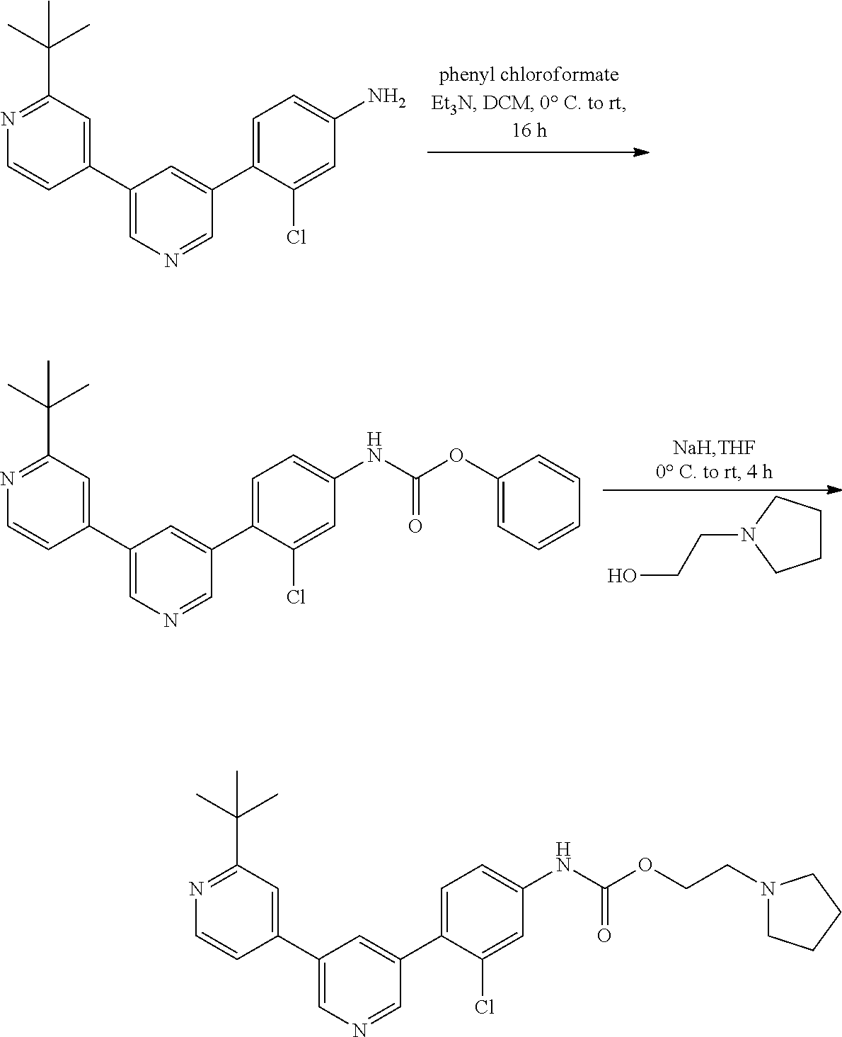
C1(C2=CC(C(C)(C)C)=NC=C2)=CN=CC(C2=CC=C(N)C=C2Cl)=C1.C1(C2=CC(C(C)(C)C)=NC=C2)=CN=CC(C2=CC=C(NC(OC3=CC=CC=C3)=O)C=C2Cl)=C1.C1CCN(CCO)C1.C1(C2=CC(C(C)(C)C)=NC=C2)=CN=CC(C2=CC=C(NC(OCCN3CCCC3)=O)C=C2Cl)=C1
